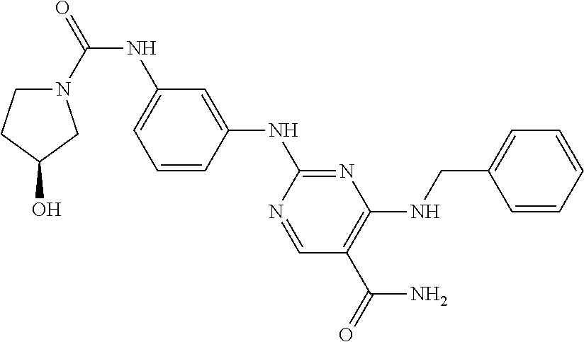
N1(C(=O)NC2=CC=CC(NC3=NC(NCC4=CC=CC=C4)=C(C(=O)N)C=N3)=C2)CCC(O)C1
